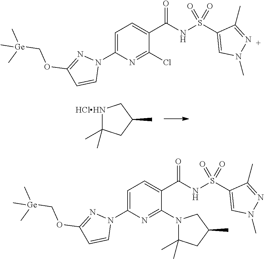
[HClHN]1C(C)(C)CC(C)C1.C1(N2N=C(OC[Ge](C)(C)C)C=C2)=CC=C(C(=O)NS(C2=CN(C)N=C2C)(=O)=O)C(Cl)=N1.C1(N2N=C(OC[Ge](C)(C)C)C=C2)=CC=C(C(=O)NS(C2=CN(C)N=C2C)(=O)=O)C(N2C(C)(C)CC(C)C2)=N1
